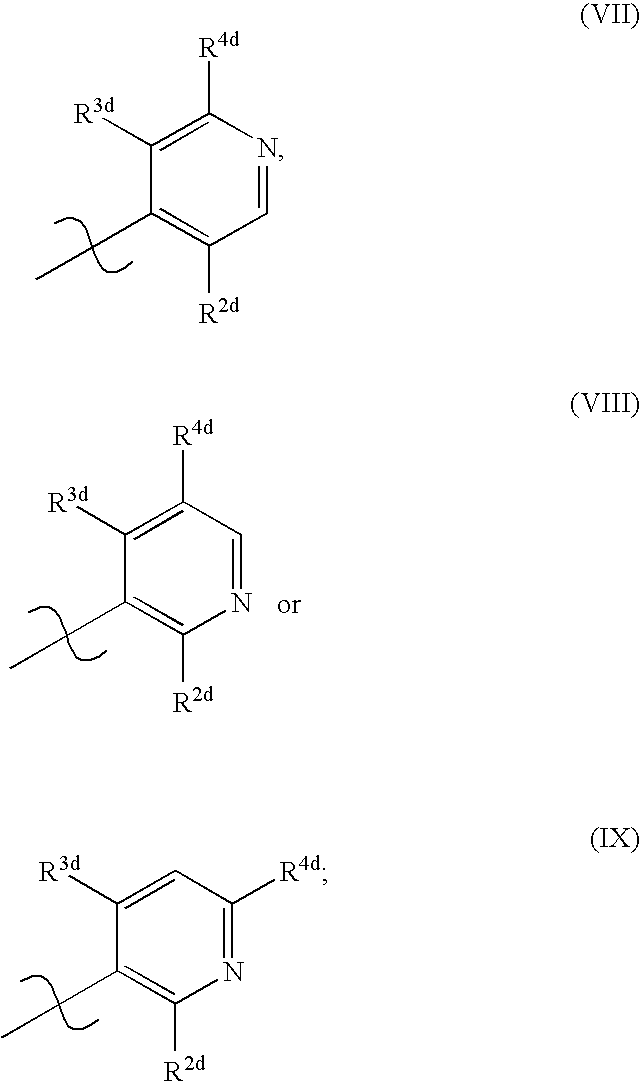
C1([R3d])=C([R4d])N=CC([R2d])=C1CC.C1([R3d])=C([R4d])C=NC([R2d])=C1CC.C1([R3d])=CC([R4d])=NC([R2d])=C1CC
